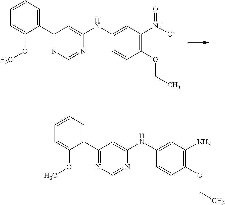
C1(C2=NC=NC(NC3=CC([N+]([O-])=O)=C(OCC)C=C3)=C2)=CC=CC=C1OC.C1(C2=NC=NC(NC3=CC(N)=C(OCC)C=C3)=C2)=CC=CC=C1OC
